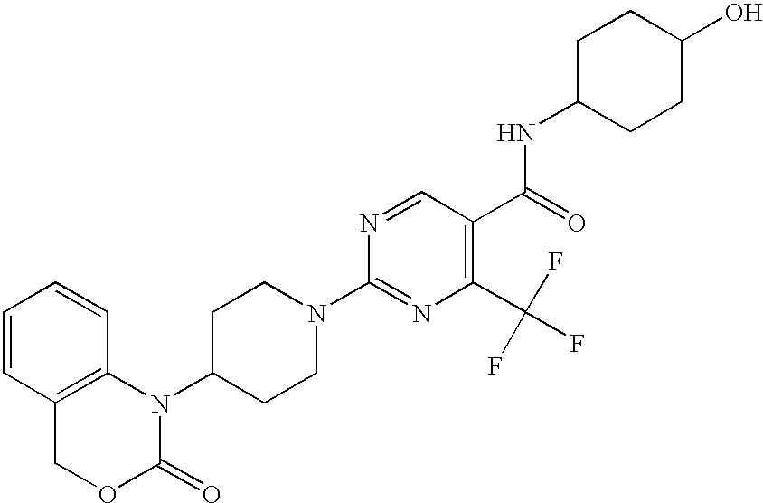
C1=CC2=C(C=C1)N(C1CCN(C3=NC(C(F)(F)F)=C(C(=O)NC4CCC(O)CC4)C=N3)CC1)C(=O)OC2
